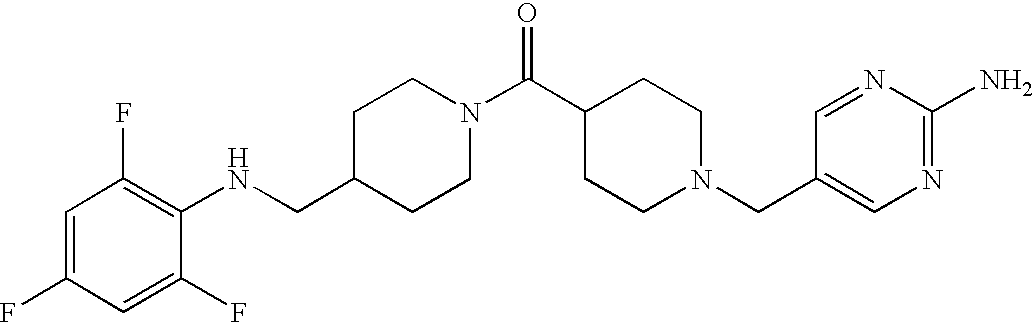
C1(CNC2=C(F)C=C(F)C=C2F)CCN(C(C2CCN(CC3=CN=C(N)N=C3)CC2)=O)CC1
